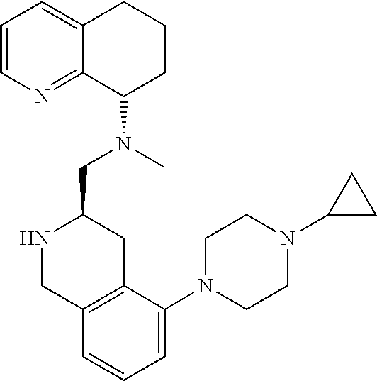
C1=CN=C2C(=C1)CCCC2N(C)CC1NCC2=C(C1)C(N1CCN(C3CC3)CC1)=CC=C2
